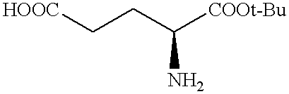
[HOOC]CCC([COOt-Bu])N
